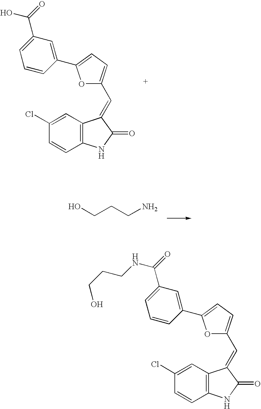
C1=CC(Cl)=CC2=C1NC(=O)C2=CC1=CC=C(C2=CC(C(=O)NCCCO)=CC=C2)O1.C(O)CCN.C1=CC(Cl)=CC2=C1NC(=O)C2=CC1=CC=C(C2=CC(C(=O)O)=CC=C2)O1
